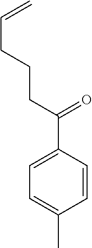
C1=CC(C(CCCC=C)=O)=CC=C1C
